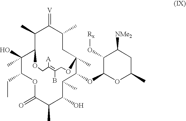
C1(C)C2C(O)(C)C(CC)OC(=O)C(C)C(O)C(C)C(OC3OC(C)CC([NMe2])C3O[Rx])C(C)(CC(C)C1=[V])OCC(B)=C([A])CO2
